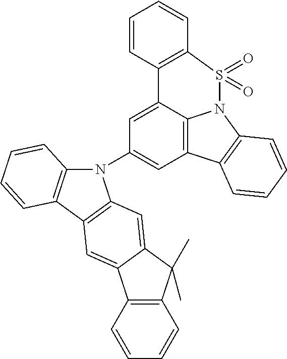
C1=CC2=C(C=C1)S(=O)(=O)N1C3=C(C=C(N4C5=C(C6=C4C=C4C(C)(C)C7=C(C=CC=C7)C4=C6)C=CC=C5)C=C23)C2=C1C=CC=C2
